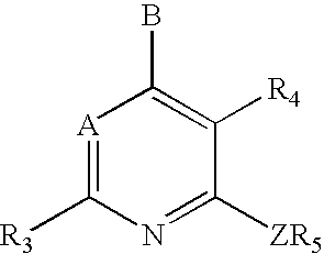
[A]1=C([R3])N=C([ZR5])C([R4])=C1B
